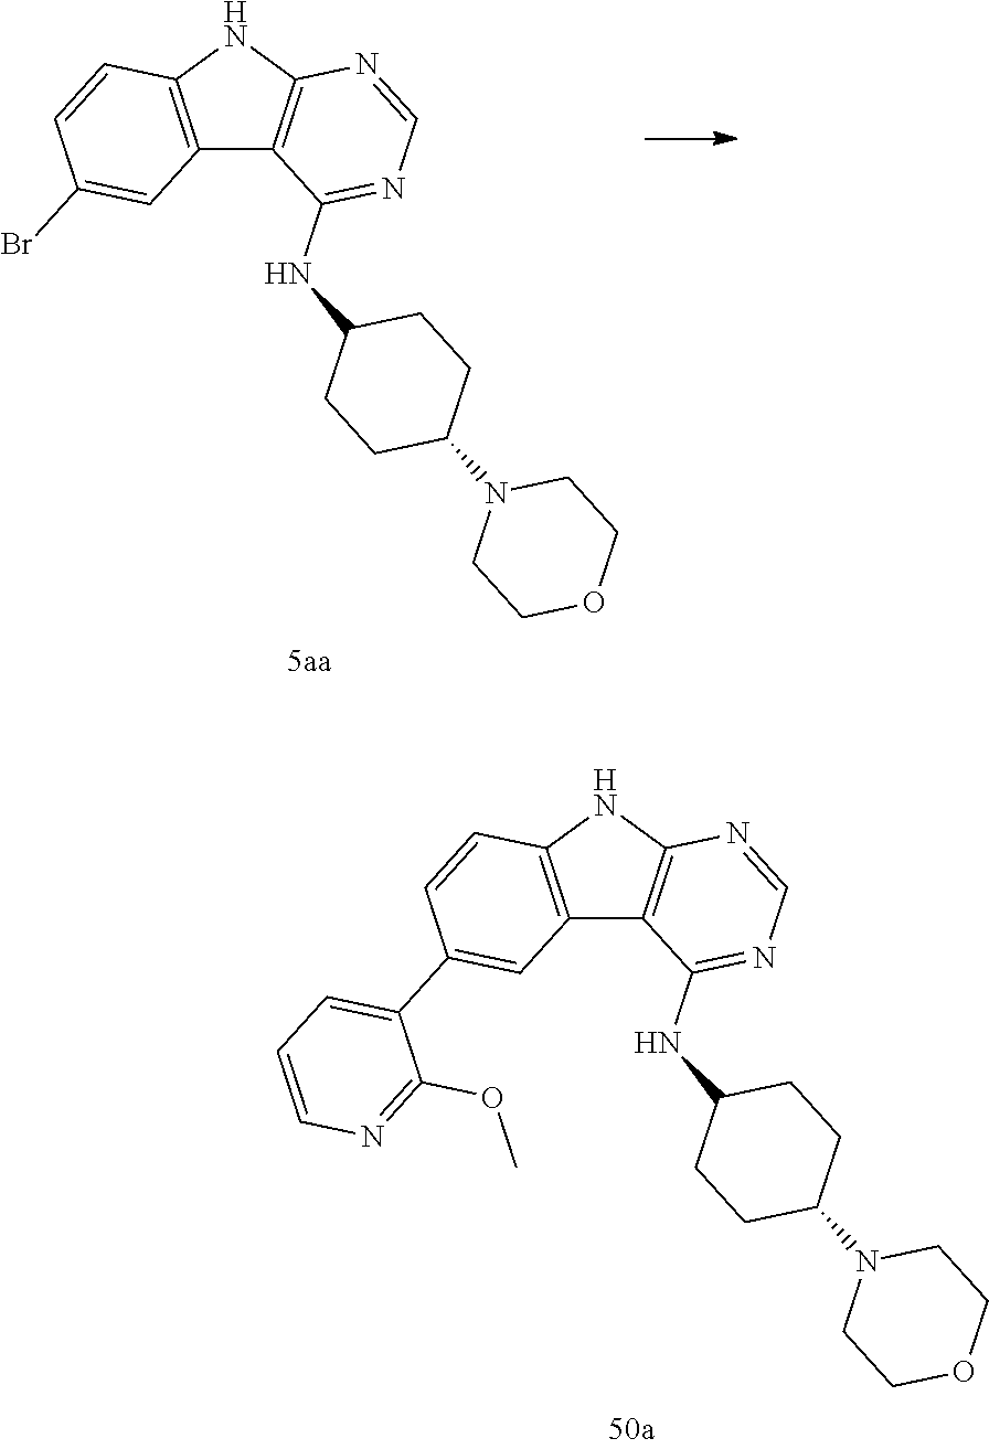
C12=C(NC3=C1C(NC1CCC(N4CCOCC4)CC1)=NC=N3)C=CC(Br)=C2.C12=C(NC3=C1C(NC1CCC(N4CCOCC4)CC1)=NC=N3)C=CC(C1=CC=CN=C1OC)=C2
